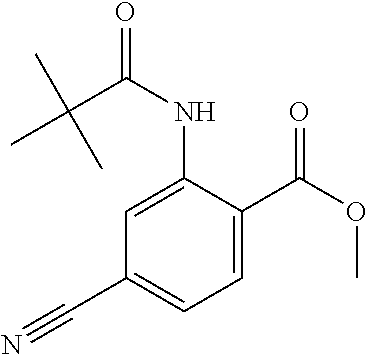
C1=C(NC(=O)C(C)(C)C)C(C(OC)=O)=CC=C1C#N
